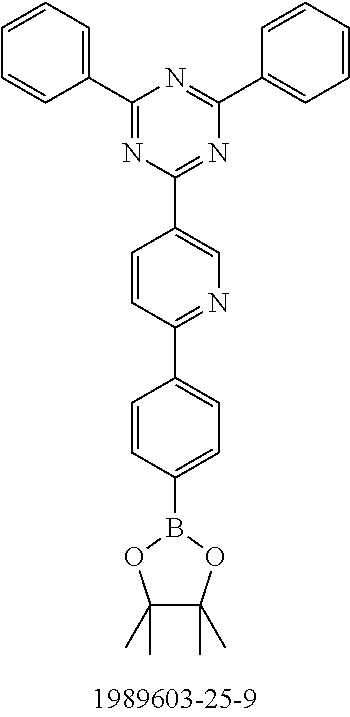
C1=CC(C2=CC=C(B3OC(C)(C)C(C)(C)O3)C=C2)=NC=C1C1=NC(C2=CC=CC=C2)=NC(C2=CC=CC=C2)=N1
